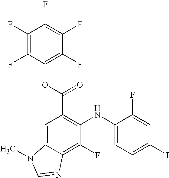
C1(C(OC2=C(F)C(F)=C(F)C(F)=C2F)=O)=C(NC2=CC=C(I)C=C2F)C(F)=C2C(=C1)N(C)C=N2
